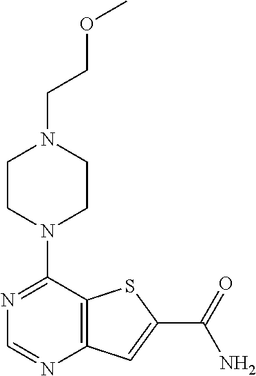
N1=C(N2CCN(CCOC)CC2)C2=C(N=C1)C=C(C(=O)N)S2
